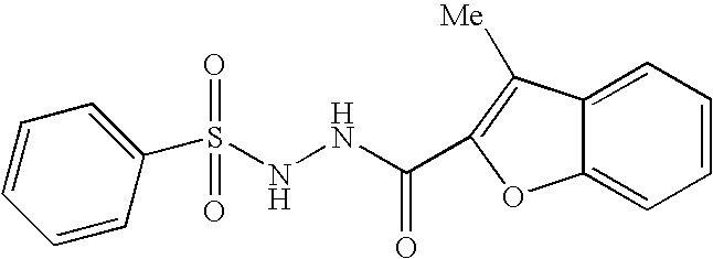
N(NC(=O)C1=C([Me])C2=CC=CC=C2O1)S(C1=CC=CC=C1)(=O)=O
